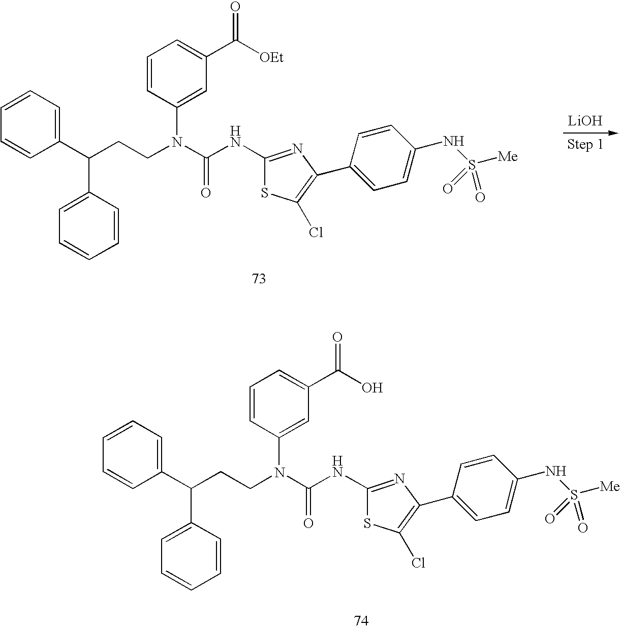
C1=CC=C(C(CCN(C2=CC(C(O)=O)=CC=C2)C(=O)NC2=NC(C3=CC=C(NS([Me])(=O)=O)C=C3)=C(Cl)S2)C2=CC=CC=C2)C=C1.C1=CC=C(C(CCN(C2=CC(C([OEt])=O)=CC=C2)C(=O)NC2=NC(C3=CC=C(NS([Me])(=O)=O)C=C3)=C(Cl)S2)C2=CC=CC=C2)C=C1.[LiOH]
